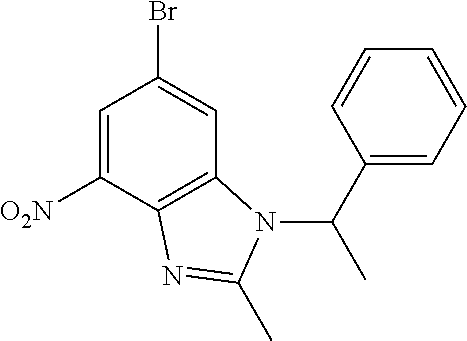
C1=C(Br)C=C([O2N])C2=C1N(C(C1=CC=CC=C1)C)C(C)=N2
